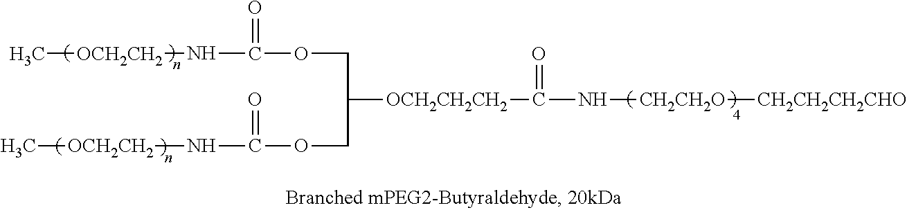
C[OCH2CH2]NC(OCC([OCH2CH2CH2]C(N[CH2CH2O][CH2CH2CH2CHO])=O)COC(N[OCH2CH2]C)=O)=O
